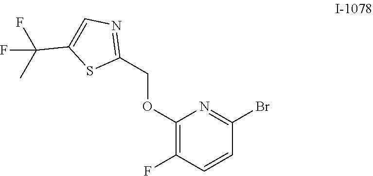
C1(OCC2=NC=C(C(F)(F)C)S2)=C(F)C=CC(Br)=N1
